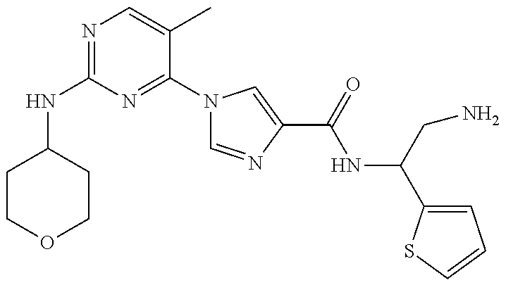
N(C1=NC=C(C)C(N2C=NC(C(=O)NC(CN)C3=CC=CS3)=C2)=N1)C1CCOCC1
